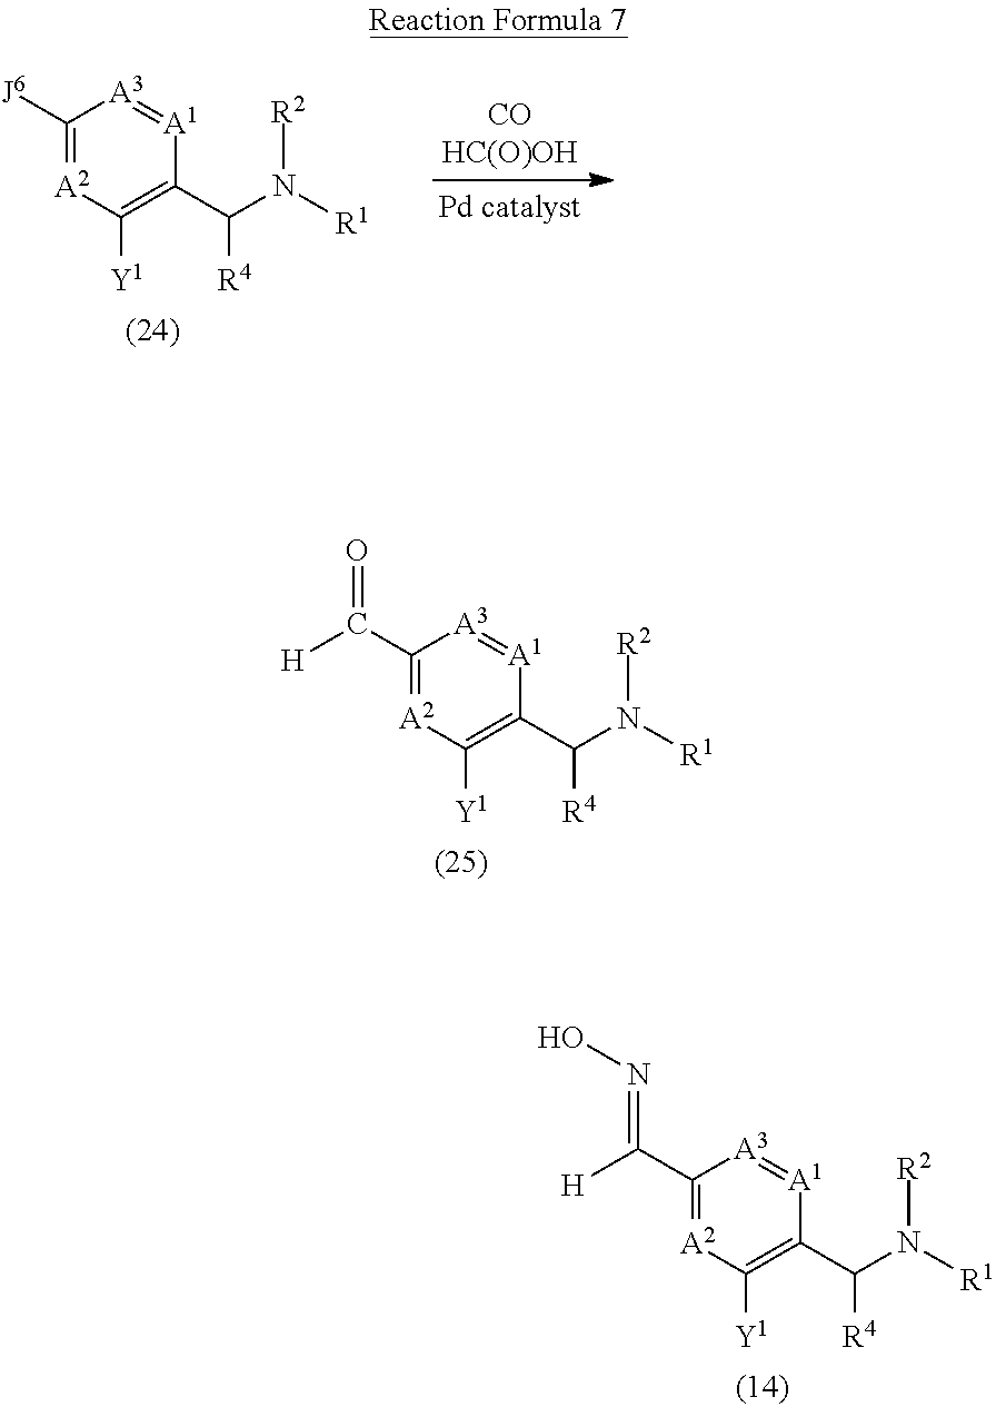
C(C1=[A2]C([Y1])=C(C(N([R1])[R2])[R4])[A1]=[A3]1)([H])=O.C(C1=[A2]C([Y1])=C(C(N([R1])[R2])[R4])[A1]=[A3]1)([H])=NO.[J6]C1=[A2]C([Y1])=C(C(N([R1])[R2])[R4])[A1]=[A3]1
